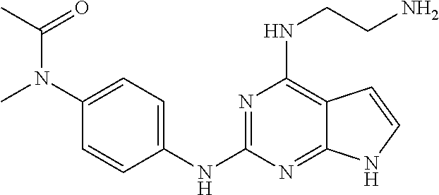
C1(NC2=NC(NCCN)=C3C(=N2)NC=C3)=CC=C(N(C)C(=O)C)C=C1
